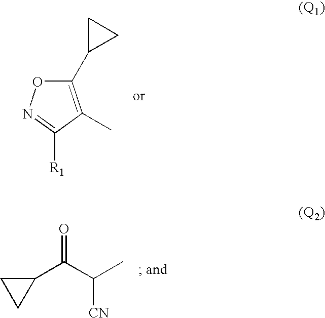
C1(C2CC2)=C(C)C([R1])=NO1.C1(C(C(C)[CN])=O)CC1
